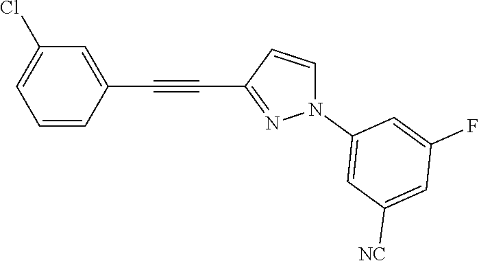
C1=CC(C#CC2=NN(C3=CC([NC])=CC(F)=C3)C=C2)=CC(Cl)=C1
